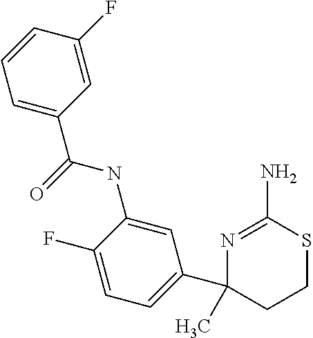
CC1(C2=CC=C(F)C(NC(=O)C3=CC=CC(F)=C3)=C2)N=C(N)SCC1
